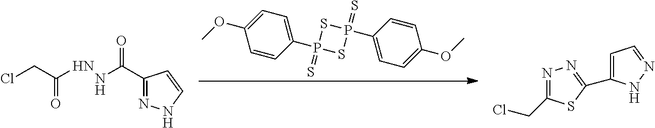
C1(C(NNC(CCl)=O)=O)=NNC=C1.C1=CC(P2(=S)SP(=S)(C3=CC=C(OC)C=C3)S2)=CC=C1OC.N1=C(CCl)SC(C2=CC=NN2)=N1
